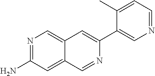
N1=C(N)C=C2C(=C1)C=C(C1=CN=CC=C1C)N=C2
